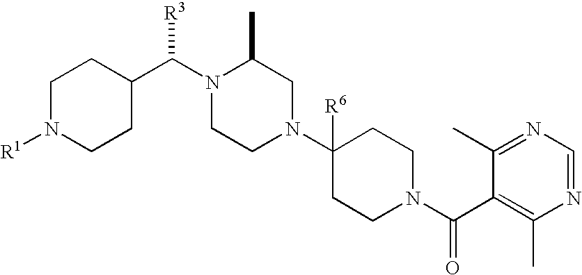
C1N([R1])CCC(C([R3])N2CCN(C3([R6])CCN(C(=O)C4=C(C)N=CN=C4C)CC3)CC2C)C1
